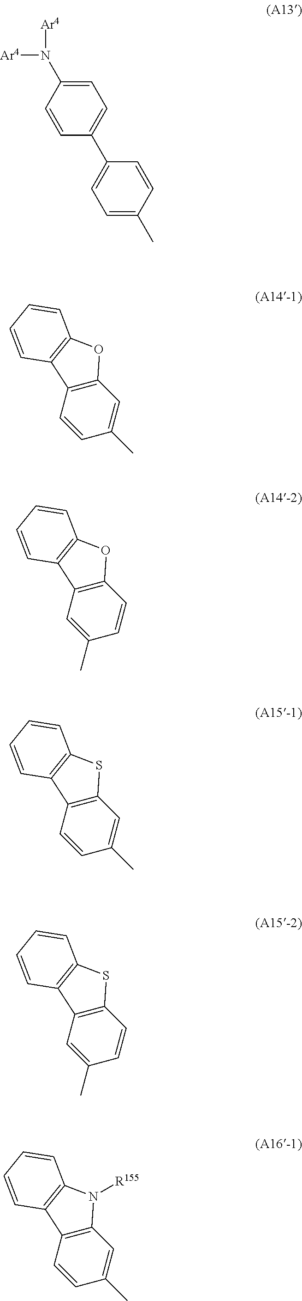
C1(C2=CC=C(N([Ar4])[Ar4])C=C2)=CC=C(C)C=C1.C12=C(C=CC(C)=C1)C1=C(O2)C=CC=C1.C12=C(C=C(C)C=C1)C1=C(O2)C=CC=C1.C12=C(C=CC(C)=C1)C1=C(S2)C=CC=C1.C12=C(C=C(C)C=C1)C1=C(S2)C=CC=C1.C12=C(C=CC(C)=C1)C1=C(N2[R155])C=CC=C1
